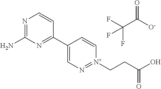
N1=C(N)N=C(C2=CN=[N+](CCC(O)=O)C=C2)C=C1.O=C([O-])C(F)(F)F
